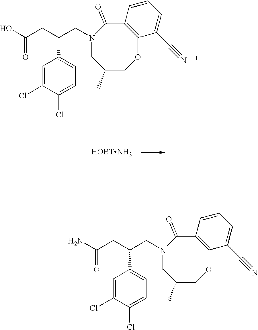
C1=C(Cl)C(Cl)=CC=C1C(CN1CC(C)COC2=C(C1=O)C=CC=C2C#N)CC(O)=O.[HOBTNH3].C1=C(Cl)C(Cl)=CC=C1C(CN1CC(C)COC2=C(C1=O)C=CC=C2C#N)CC(N)=O
